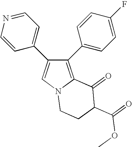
C1(C2=CC=C(F)C=C2)=C2N(C=C1C1=CC=NC=C1)CCC(C(=O)OC)C2=O
